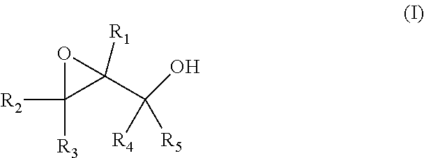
[R2]C1([R3])OC1([R1])C([R4])([R5])O
